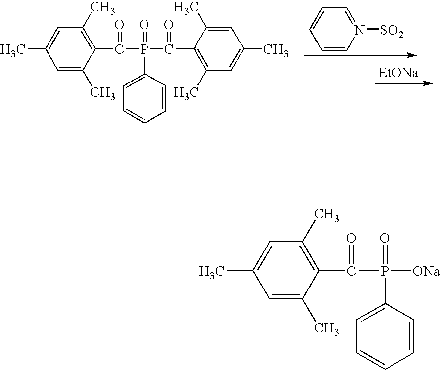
C1=C(C)C(C(P(C(C2=C(C)C=C(C)C=C2C)=O)(C2=CC=CC=C2)=O)=O)=C(C)C=C1C.C1=CC=N([SO2])C=C1.[EtONa].C1=C(C)C(C(P([ONa])(C2=CC=CC=C2)=O)=O)=C(C)C=C1C
